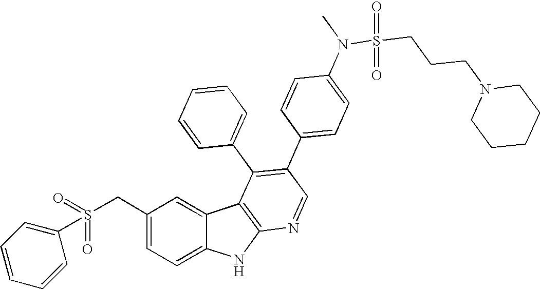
C(C1=CC=C2C(=C1)C1=C(N2)N=CC(C2=CC=C(N(C)S(CCCN3CCCCC3)(=O)=O)C=C2)=C1C1=CC=CC=C1)S(C1=CC=CC=C1)(=O)=O
